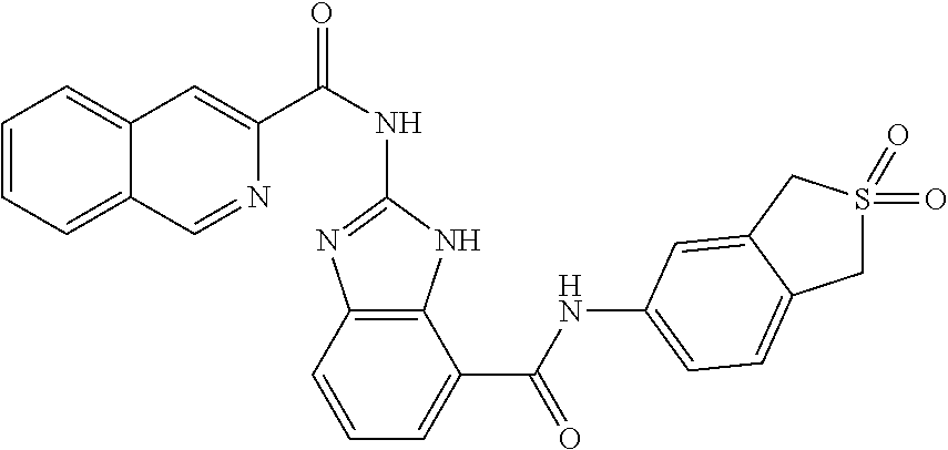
C1=CC=C2C(=C1)C=C(C(NC1=NC3=C(N1)C(C(NC1=CC=C4CS(=O)(=O)CC4=C1)=O)=CC=C3)=O)N=C2
